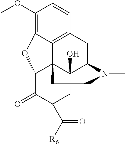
C1(OC)=C2C3=C(C=C1)CC1C4(O)C3(C(C(=O)C(C([R6])=O)C4)O2)CCN1C
